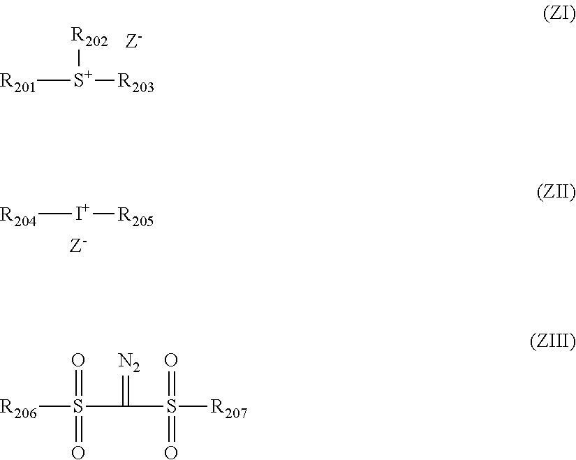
[R201][S+]([R203])[R202].[R204][I+][R205].[R206]S(C(S(=O)(=O)[R207])=[N2])(=O)=O
